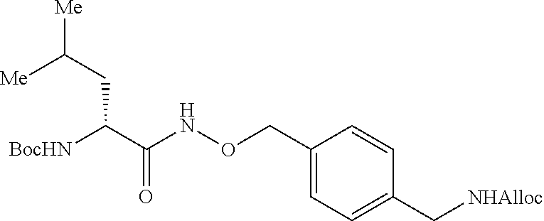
C(CC(C(NOCC1=CC=C(C[NHAlloc])C=C1)=O)[BocHN])([Me])[Me]
